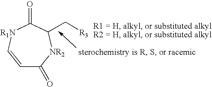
C1=C[R1N]C(=O)C(C[R3])[NR2]C1=O
